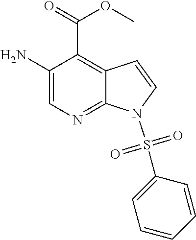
C1(N)=CN=C2C(=C1C(=O)OC)C=CN2S(C1=CC=CC=C1)(=O)=O
